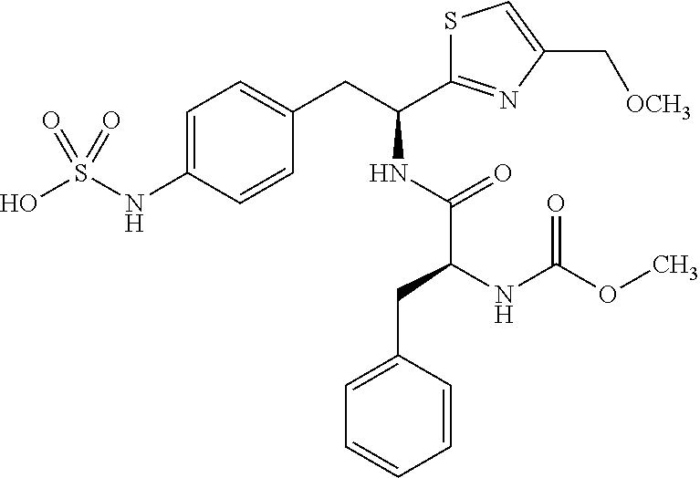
C1=C(NS(O)(=O)=O)C=CC(CC(C2=NC(C[OCH3])=CS2)NC(C(NC(OC)=O)CC2=CC=CC=C2)=O)=C1
